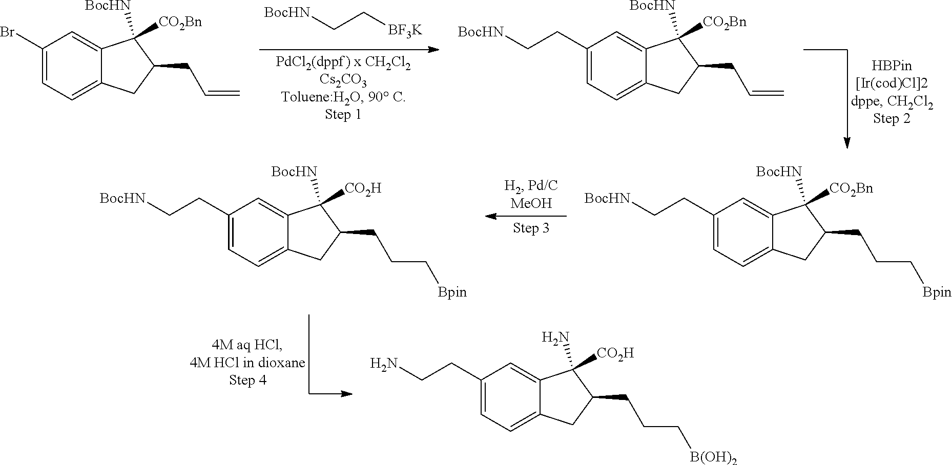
C(C[BF3K])[BocHN].C1(Br)=CC=C2C(=C1)C([BocHN])([CO2Bn])C(CC=C)C2.C1(CC[BocHN])=CC=C2C(=C1)C([BocHN])([CO2Bn])C(CC=C)C2.C1(CC[BocHN])=CC=C2C(=C1)C([BocHN])([CO2Bn])C(CCC[Bpin])C2.C1(CC[BocHN])=CC=C2C(=C1)C([BocHN])([CO2H])C(CCC[Bpin])C2.C1(CCN)=CC=C2C(=C1)C(N)([CO2H])C(CCC[B(OH)2])C2
